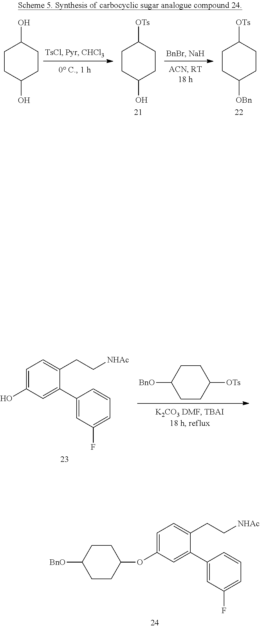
C1C(O)CCC(O)C1.C1C([OTs])CCC(O)C1.C1C([OTs])CCC([OBn])C1.C1CC([OTs])CCC1[BnO].C1=C(O)C=C(C2=CC(F)=CC=C2)C(CC[NHAc])=C1.C1CC(OC2=CC=C(CC[NHAc])C(C3=CC(F)=CC=C3)=C2)CCC1[BnO]
